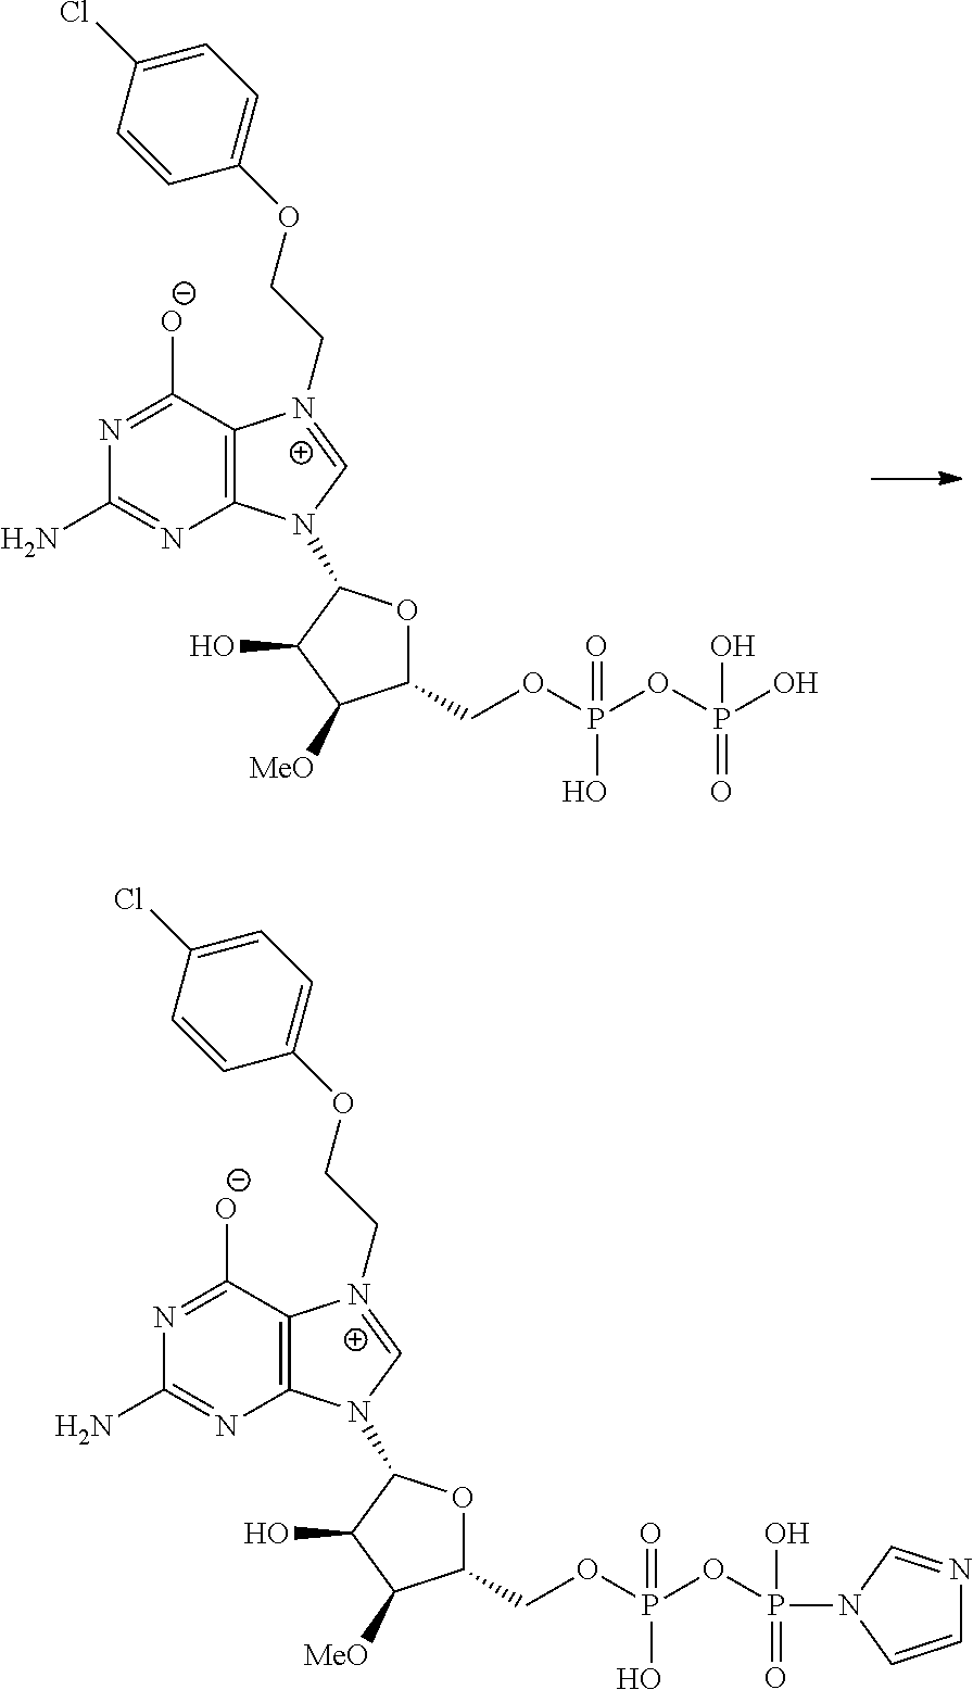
C12=C(C([O-])=NC(N)=N1)[N+](CCOC1=CC=C(Cl)C=C1)=CN2C1OC(COP(O)(=O)OP(O)(O)=O)C([MeO])C1O.C12=C(C([O-])=NC(N)=N1)[N+](CCOC1=CC=C(Cl)C=C1)=CN2C1OC(COP(O)(=O)OP(N2C=CN=C2)(O)=O)C([MeO])C1O
